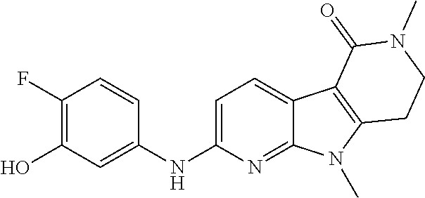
C1(F)=C(O)C=C(NC2=CC=C3C(=N2)N(C)C2=C3C(=O)N(C)CC2)C=C1
